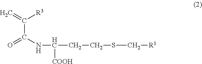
C(C(NC([COOH])CCSC[R1])=O)(=C)[R3]
